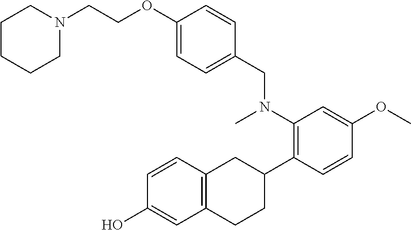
C1CCCN(CCOC2=CC=C(CN(C)C3=C(C4CC5=C(CC4)C=C(O)C=C5)C=CC(OC)=C3)C=C2)C1
